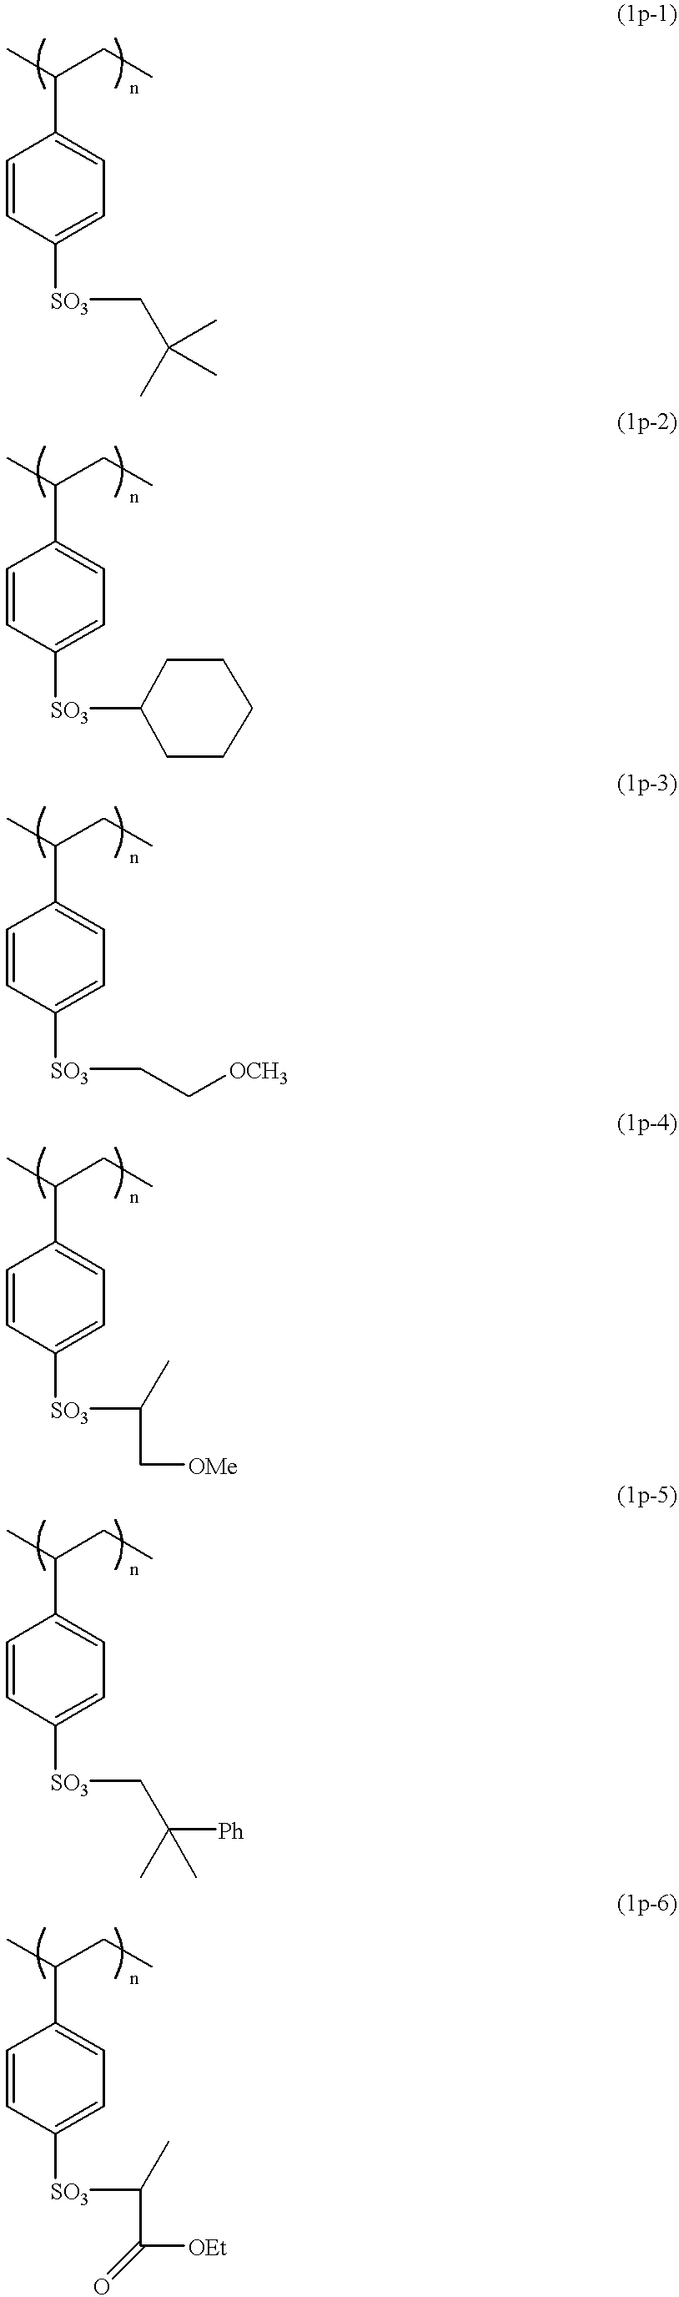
CC(CC)C1=CC=C([SO3]CC(C)(C)C)C=C1.CC(CC)C1=CC=C([SO3]C2CCCCC2)C=C1.CC(CC)C1=CC=C([SO3]CC[OCH3])C=C1.CC(CC)C1=CC=C([SO3]C(C[OMe])C)C=C1.CC(CC)C1=CC=C([SO3]CC([Ph])(C)C)C=C1.CC(CC)C1=CC=C([SO3]C(C([OEt])=O)C)C=C1
